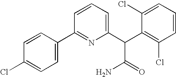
ClC1=CC=C(C2=NC(C(C3=C(Cl)C=CC=C3Cl)C(=O)N)=CC=C2)C=C1
